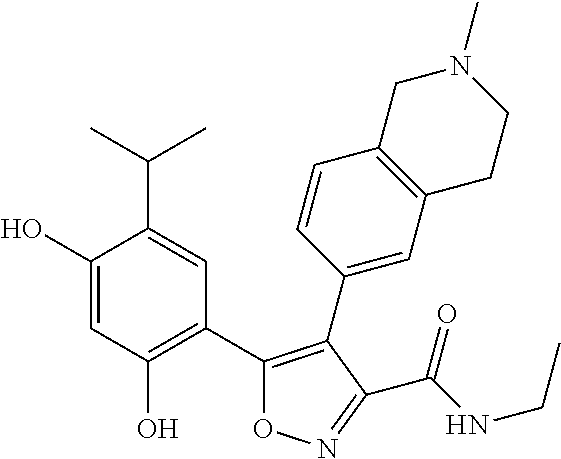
C1(O)=CC(O)=C(C2=C(C3=CC4=C(C=C3)CN(C)CC4)C(C(NCC)=O)=NO2)C=C1C(C)C
